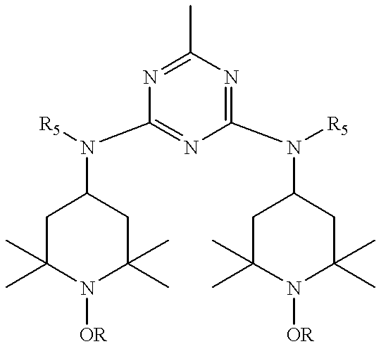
N1=C(C)N=C(N([R5])C2CC(C)(C)N([OR])C(C)(C)C2)N=C1N([R5])C1CC(C)(C)N([OR])C(C)(C)C1
